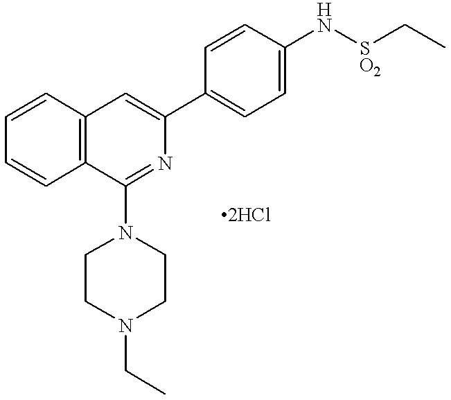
C1=CC2=C(C=C1)C=C(C1=CC=C(N[SO2]CC)C=C1)N=C2N1CCN(CC)CC1
